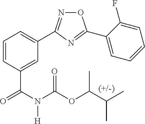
C1=C(C(N(C(=O)OC(C(C)C)C)[H])=O)C=CC=C1C1=NOC(C2=CC=CC=C2F)=N1
